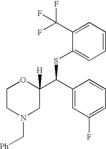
C1(C(F)(F)F)=CC=CC=C1SC(C1([H])OCCN(C[Ph])C1)C1=CC(F)=CC=C1
